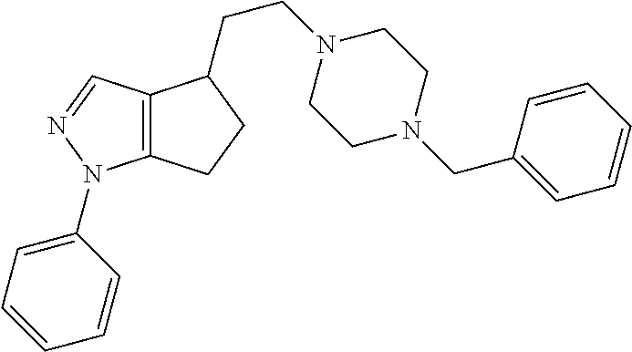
C12=C(C=NN1C1=CC=CC=C1)C(CCN1CCN(CC3=CC=CC=C3)CC1)CC2
